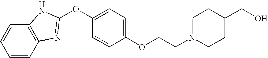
C1=CC2=C(C=C1)NC(OC1=CC=C(OCCN3CCC(CO)CC3)C=C1)=N2
